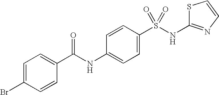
C1=C(Br)C=CC(C(NC2=CC=C(S(NC3=NC=CS3)(=O)=O)C=C2)=O)=C1
